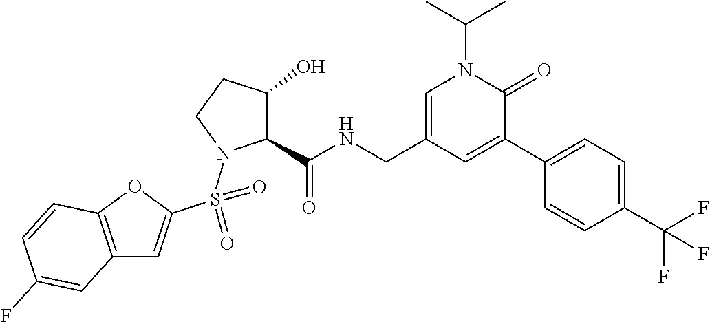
C12=C(OC(S(=O)(N3C(C(NCC4=CN(C(C)C)C(=O)C(C5=CC=C(C(F)(F)F)C=C5)=C4)=O)C(O)CC3)=O)=C1)C=CC(F)=C2
